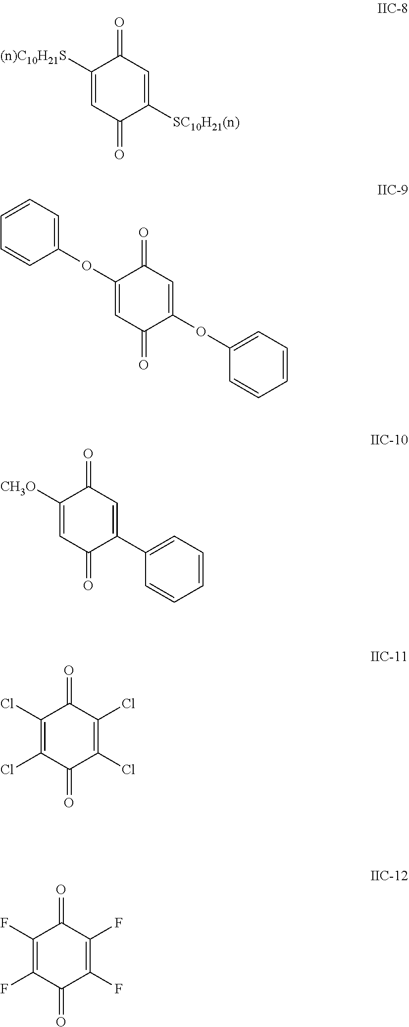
[(n)C10H21S]C1=CC(=O)C([SC10H21(n)])=CC1=O.[CH3O]C1=CC(=O)C(C2=CC=CC=C2)=CC1=O.O(C1=CC(=O)C(OC2=CC=CC=C2)=CC1=O)C1=CC=CC=C1.ClC1=C(Cl)C(=O)C(Cl)=C(Cl)C1=O.FC1=C(F)C(=O)C(F)=C(F)C1=O
